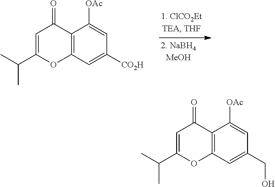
C12=C(C=C([CO2H])C=C1[OAc])OC(C(C)C)=CC2=O.C12=C(C=C(CO)C=C1[OAc])OC(C(C)C)=CC2=O
